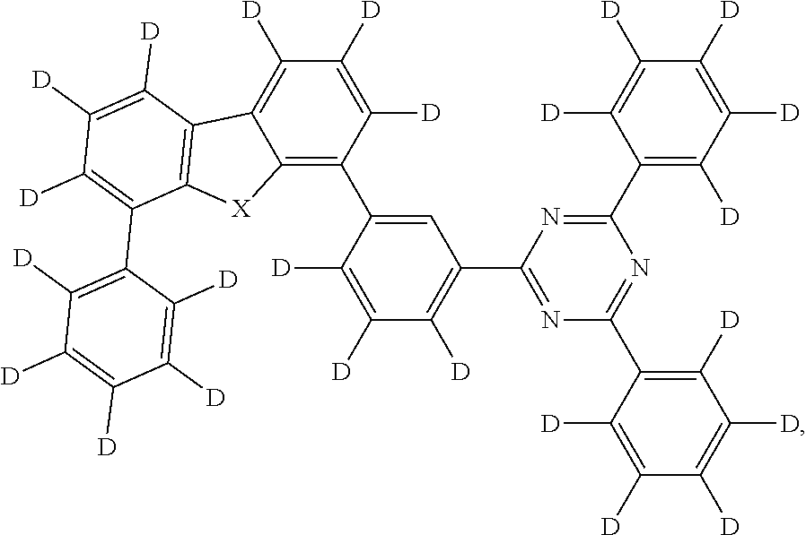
C12=C(C3=CC(C4=NC(C5=C([D])C([D])=C([D])C([D])=C5[D])=NC(C5=C([D])C([D])=C([D])C([D])=C5[D])=N4)=C([D])C([D])=C3[D])C([D])=C([D])C([D])=C1C1=C([X]2)C(C2=C([D])C([D])=C([D])C([D])=C2[D])=C([D])C([D])=C1[D]
